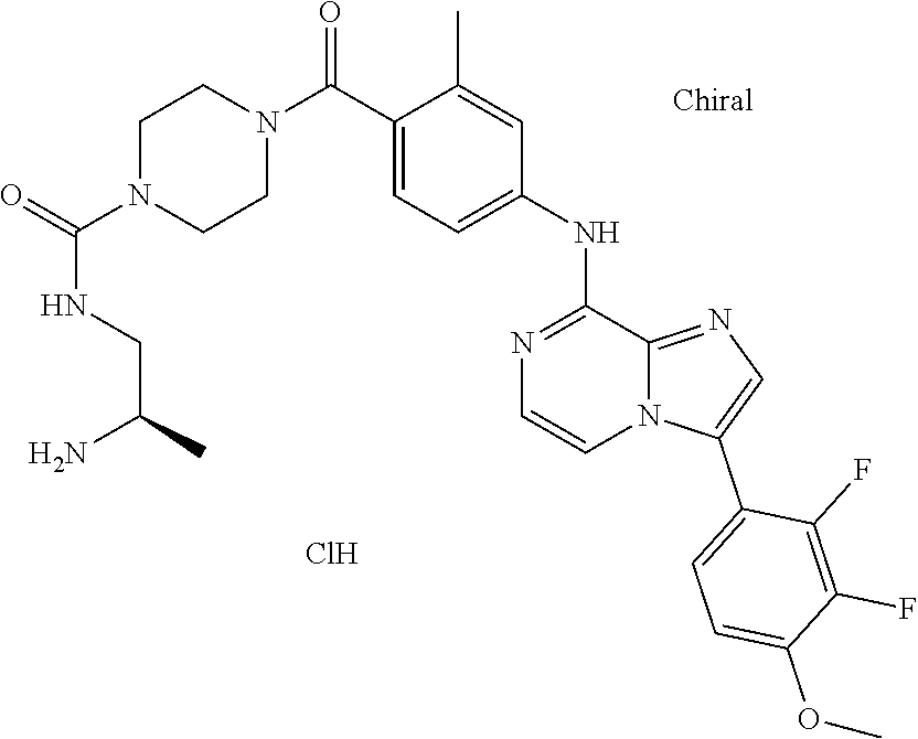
C1(C(N2CCN(C(=O)NCC(N)C)CC2)=O)=CC=C(NC2=NC=CN3C2=NC=C3C2=CC=C(OC)C(F)=C2F)C=C1C.Cl
